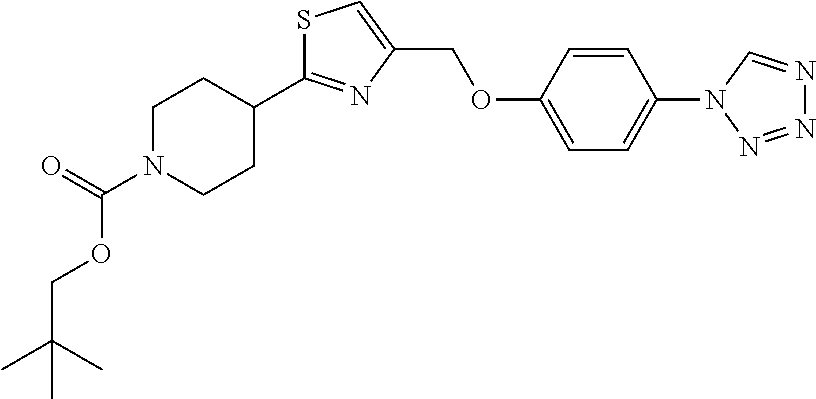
S1C(C2CCN(C(=O)OCC(C)(C)C)CC2)=NC(COC2=CC=C(N3N=NN=C3)C=C2)=C1
